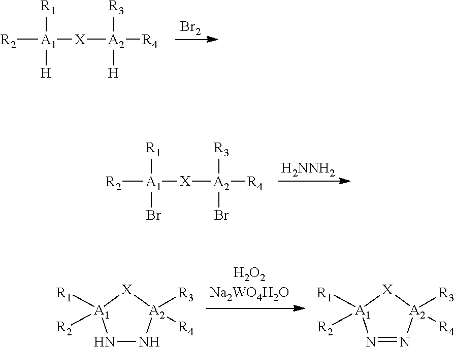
[A1]([R2])([X][A2]([R4])([H])[R3])([R1])[H].[Br2].[A1]([R2])([X][A2]([R4])(Br)[R3])([R1])Br.[H2NNH2].N1N[A2]([R3])([R4])[X][A1]1([R1])[R2].N1=N[A2]([R3])([R4])[X][A1]1([R1])[R2]
